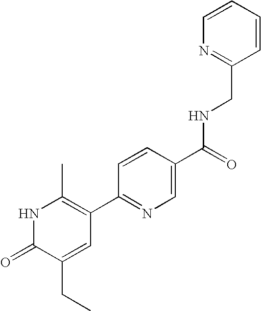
N1C(=O)C(CC)=CC(C2=NC=C(C(=O)NCC3=NC=CC=C3)C=C2)=C1C
